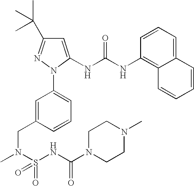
C1(C(C)(C)C)=NN(C2=CC=CC(CN(C)S(NC(=O)N3CCN(C)CC3)(=O)=O)=C2)C(NC(NC2=C3C(=CC=C2)C=CC=C3)=O)=C1
